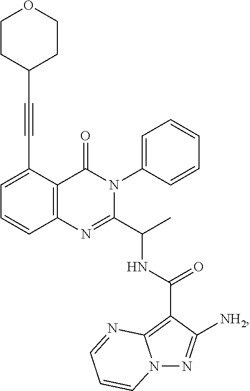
C1=C(C#CC2CCOCC2)C2=C(C=C1)N=C(C(C)NC(=O)C1=C3N(N=C1[NH2])C=CC=N3)N(C1=CC=CC=C1)C2=O
